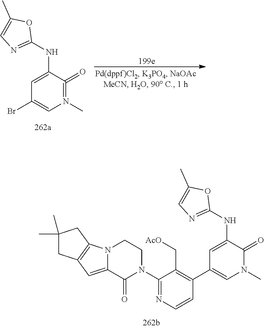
C1(NC2=CC(C3=C(C[AcO])C(N4CCN5C(=CC6=C5CC(C)(C)C6)C4=O)=NC=C3)=CN(C)C2=O)=NC=C(C)O1.C1(NC2=CC(Br)=CN(C)=C2=O)=NC=C(C)O1
